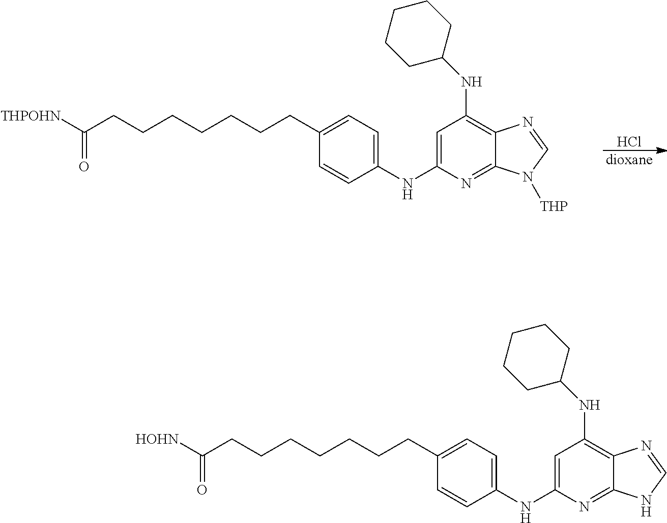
[dioxane].Cl.C1(NC2=CC(NC3CCCCC3)=C3C(=N2)N([THP])C=N3)=CC=C(CCCCCCCC([THPOHN])=O)C=C1.C1(NC2=CC(NC3CCCCC3)=C3C(=N2)NC=N3)=CC=C(CCCCCCCC([HOHN])=O)C=C1
